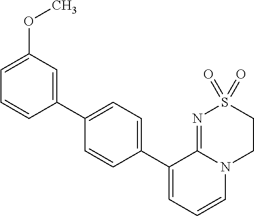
C1(C2=CC(OC)=CC=C2)=CC=C(C2=CC=CN3C2=NS(=O)(=O)CC3)C=C1
